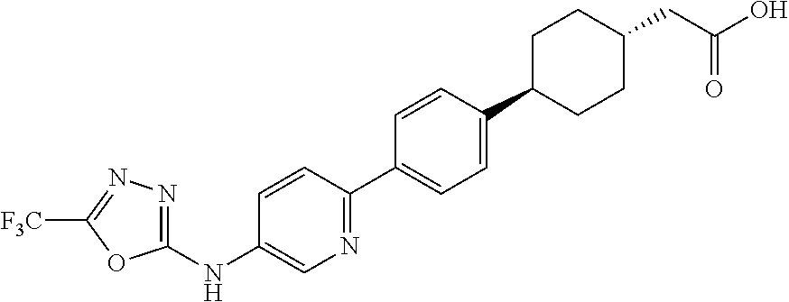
C1(NC2=CN=C(C3=CC=C(C4CCC(CC(O)=O)CC4)C=C3)C=C2)=NN=C([F3C])O1
